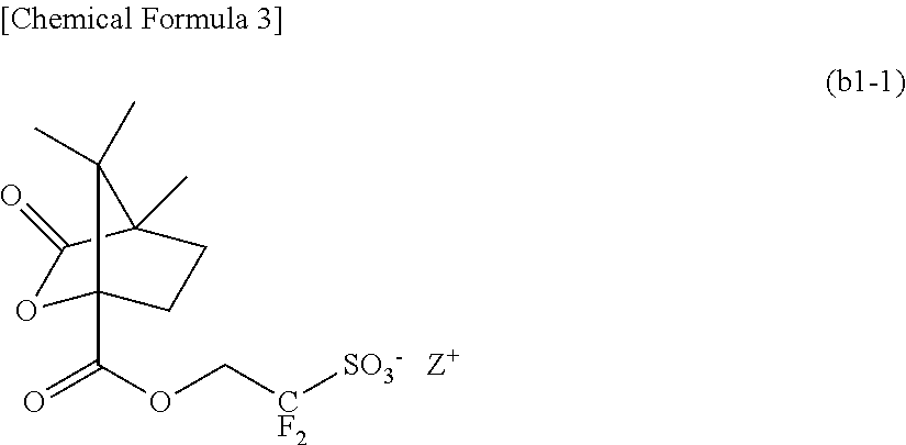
O1C2(C(OC[CF2][SO3-])=O)CCC(C)(C1=O)C2(C)C.[Z+]
